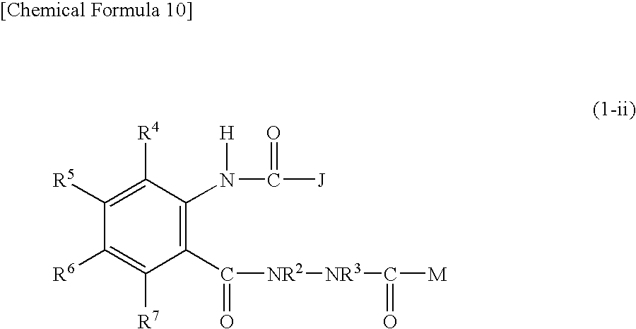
C1(N(C(=O)[J])[H])=C(C([NR2][NR3]C(=O)[M])=O)C([R7])=C([R6])C([R5])=C1[R4]
